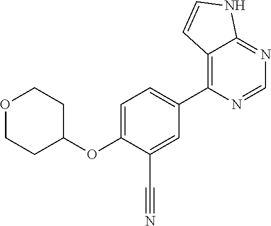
O1CCC(OC2=CC=C(C3=C4C(=NC=N3)NC=C4)C=C2C#N)CC1
